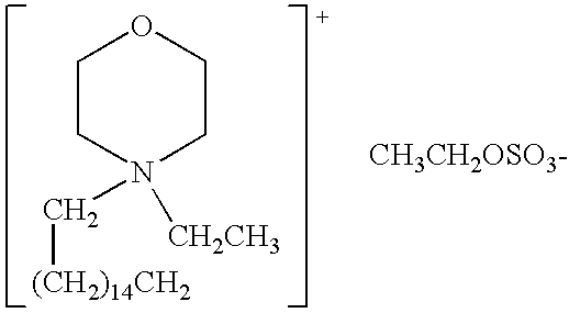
C1CN(C[(CH2)14CH2])([CH2CH3])CCO1.[CH3CH2OSO3-]
